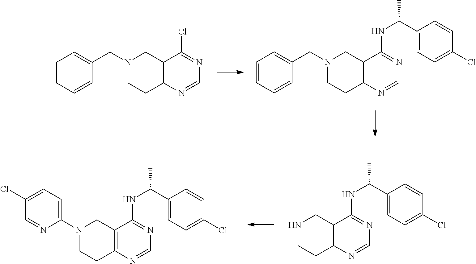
C1=CC=CC(CN2CCC3=C(C2)C(Cl)=NC=N3)=C1.C1=CC=CC(CN2CCC3=C(C2)C(NC(C)C2=CC=C(Cl)C=C2)=NC=N3)=C1.N1CCC2=C(C1)C(NC(C)C1=CC=C(Cl)C=C1)=NC=N2.N1(C2=CC=C(Cl)C=N2)CCC2=C(C1)C(NC(C)C1=CC=C(Cl)C=C1)=NC=N2
